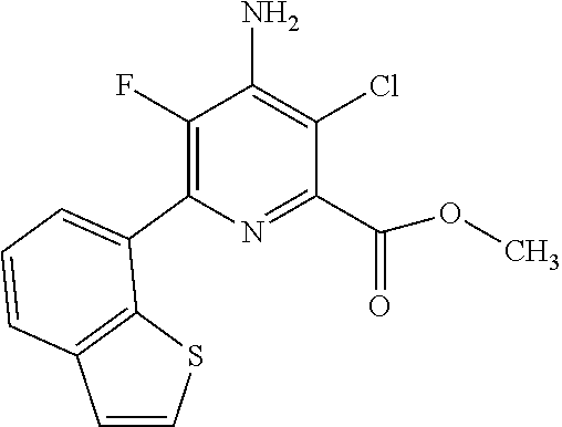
N1=C(C(=O)OC)C(Cl)=C(N)C(F)=C1C1=CC=CC2=C1SC=C2
